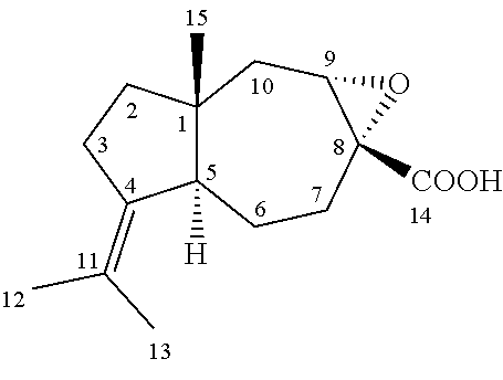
C12(C)C([H])(CCC3([COOH])C(C1)O3)C(=C(C)C)CC2
